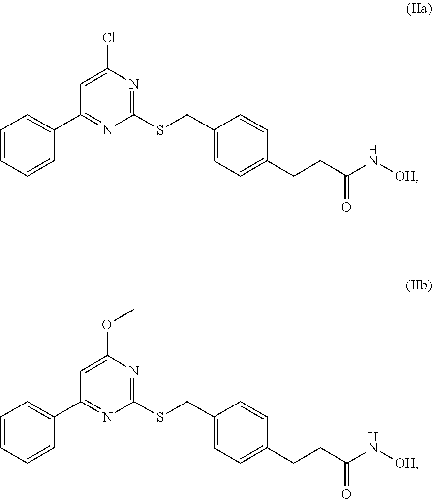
C1=C(Cl)N=C(SCC2=CC=C(CCC(=O)N[OH])C=C2)N=C1C1=CC=CC=C1.C1=C(OC)N=C(SCC2=CC=C(CCC(=O)N[OH])C=C2)N=C1C1=CC=CC=C1
